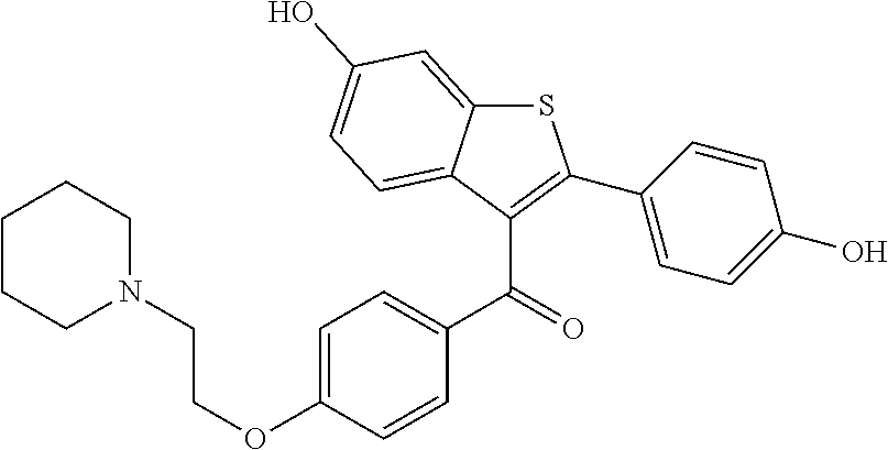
C1CCN(CCOC2=CC=C(C(C3=C(C4=CC=C(O)C=C4)SC4=CC(O)=CC=C34)=O)C=C2)CC1
